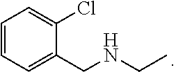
C1=CC=C(CNCC)C(Cl)=C1
